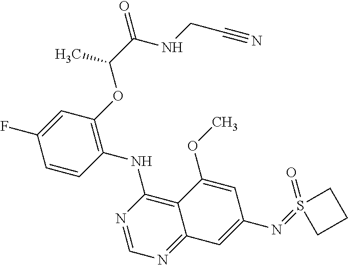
C1=CC(NC2=C3C(=NC=N2)C=C(N=S2(=O)CCC2)C=C3OC)=C(OC(C(NCC#N)=O)C)C=C1F
